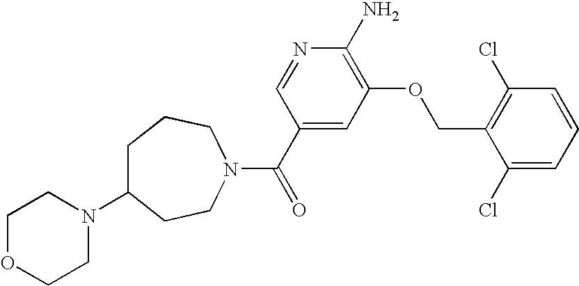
N1(C2CCCN(C(C3=CC(OCC4=C(Cl)C=CC=C4Cl)=C(N)N=C3)=O)CC2)CCOCC1
